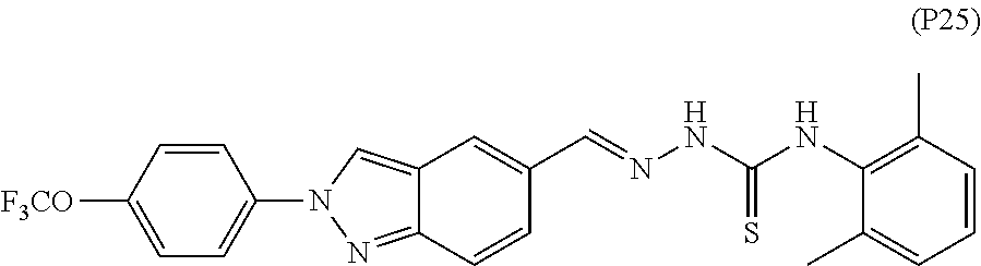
C12=CN(C3=CC=C([F3CO])C=C3)N=C1C=CC(C=NNC(NC1=C(C)C=CC=C1C)=S)=C2
